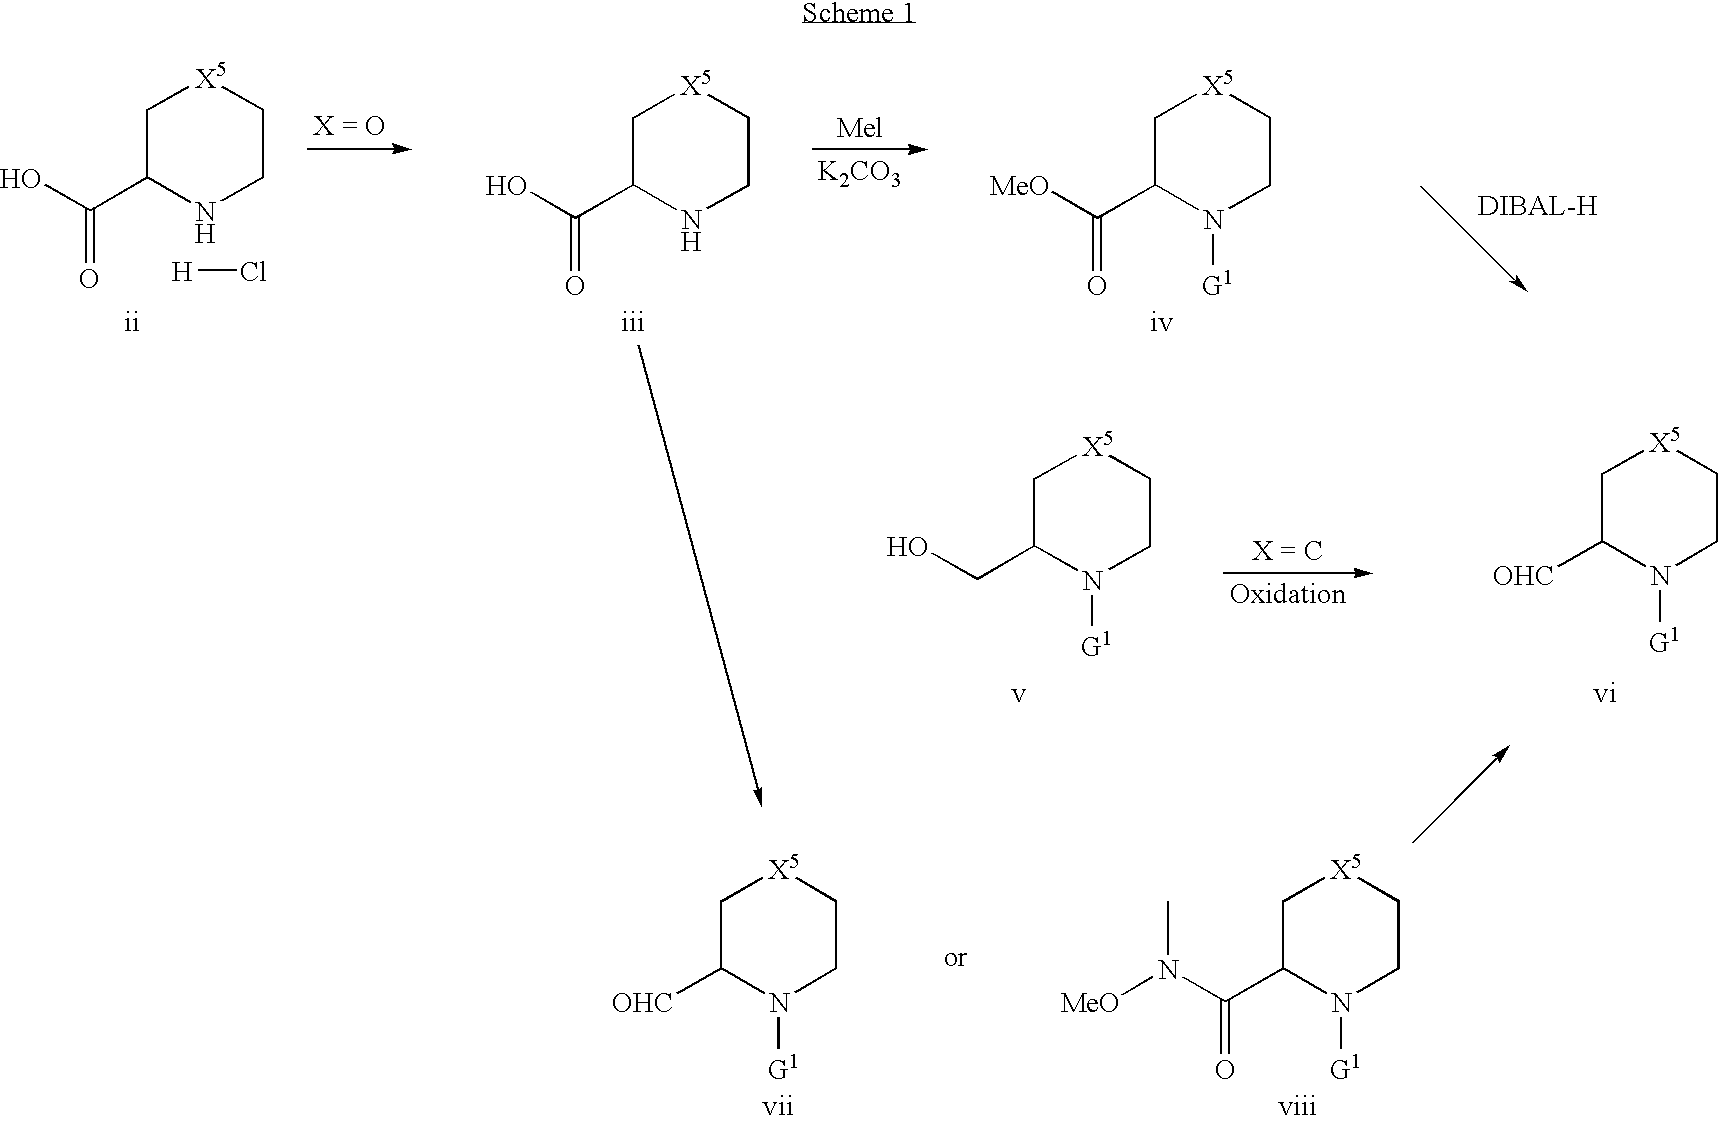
C1C(C(=O)O)NCC[X5]1.C1C(C(=O)O)NCC[X5]1.[K2CO3].C1C(C(=O)[MeO])N([G1])CC[X5]1.[H]Cl.C1C([OHC])N([G1])CC[X5]1.C1C(CO)N([G1])CC[X5]1.C1C([OHC])N([G1])CC[X5]1.C1C(C(=O)N(C)[MeO])N([G1])CC[X5]1
